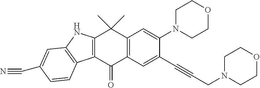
C12=C(C(=O)C3=C(C1(C)C)C=C(N1CCOCC1)C(C#CCN1CCOCC1)=C3)C1=C(N2)C=C(C#N)C=C1
